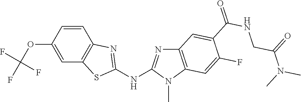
O(C1=CC2=C(C=C1)N=C(NC1=NC3=C(N1C)C=C(F)C(C(NCC(N(C)C)=O)=O)=C3)S2)C(F)(F)F
